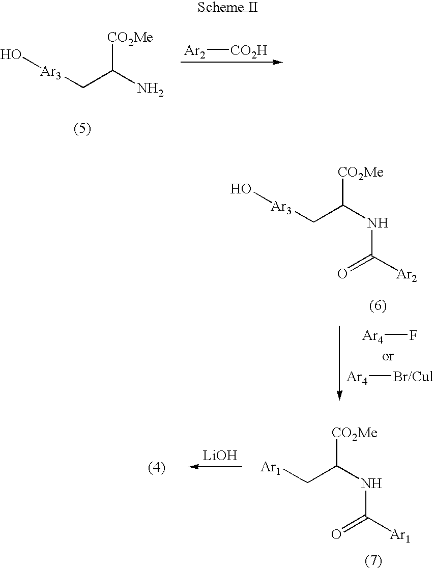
O[Ar3]CC(N)[CO2Me].[Ar2][CO2H].[Ar1]CC(NC([Ar1])=O)[CO2Me].[LiOH].O[Ar3]CC(NC([Ar2])=O)[CO2Me].[ Ar4]F.[ Ar4][Br/Cul]
